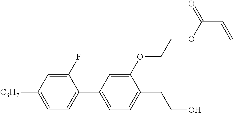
C1(F)=CC([C3H7])=CC=C1C1=CC=C(CCO)C(OCCOC(=O)C=C)=C1
